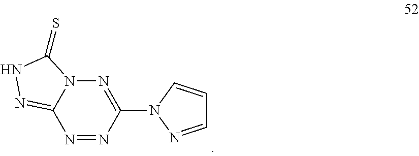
N12C(=NNC1=S)N=NC(N1N=CC=C1)=N2
